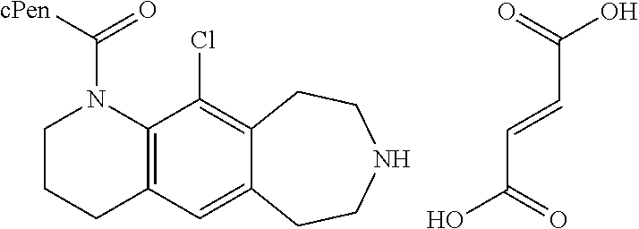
C1CCC2=C(N1C([cPen])=O)C(Cl)=C1C(=C2)CCNCC1.C(C=CC(O)=O)(O)=O
